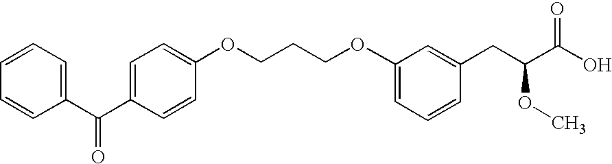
C1=C(OCCCOC2=CC=C(C(C3=CC=CC=C3)=O)C=C2)C=C(CC(C(O)=O)OC)C=C1
